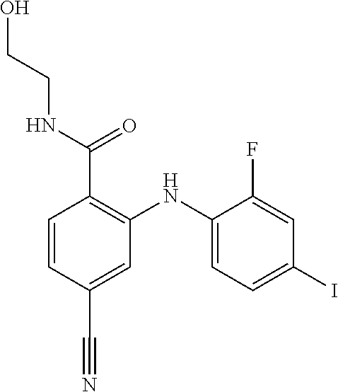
C1=CC(C#N)=CC(NC2=CC=C(I)C=C2F)=C1C(NCCO)=O
